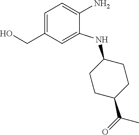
OCC1=CC=C(N)C(NC2CCC(C(C)=O)CC2)=C1
